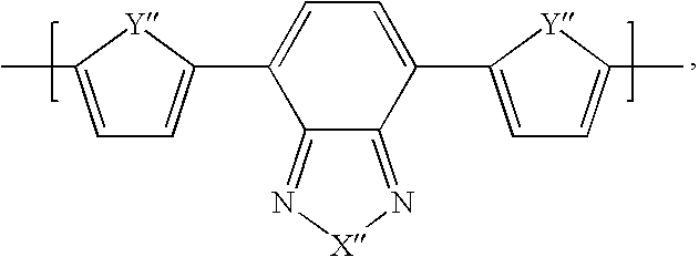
C12=N[X]N=C1C(C1=CC=C(C)[Y]1)=CC=C2C1=CC=C(C)[Y]1
